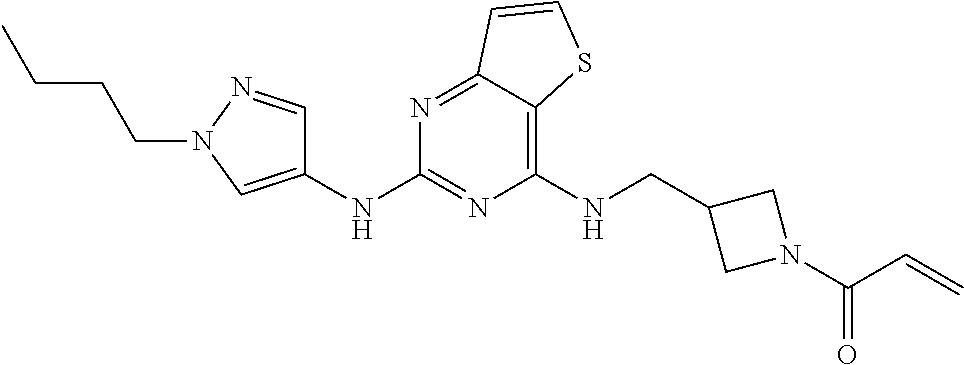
C1(NCC2CN(C(C=C)=O)C2)=C2C(=NC(NC3=CN(CCCC)N=C3)=N1)C=CS2
